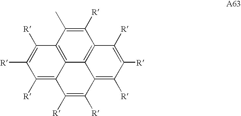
C12=C3C(C)=C([R])C4=C1C(=C([R])C([R])=C4[R])C([R])=C([R])C2=C([R])C([R])=C3[R]
